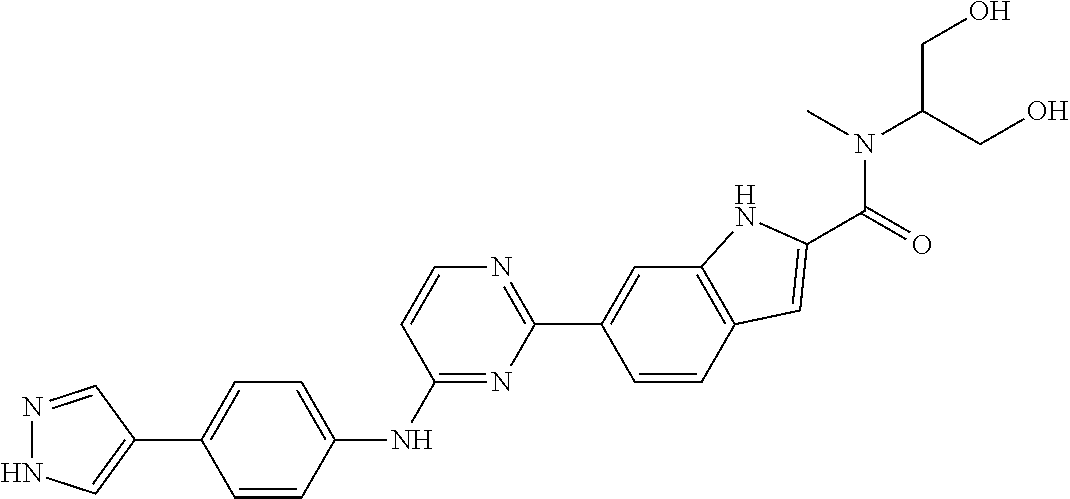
N1=CC(C2=CC=C(NC3=NC(C4=CC5=C(C=C4)C=C(C(=O)N(C)C(CO)CO)N5)=NC=C3)C=C2)=CN1
